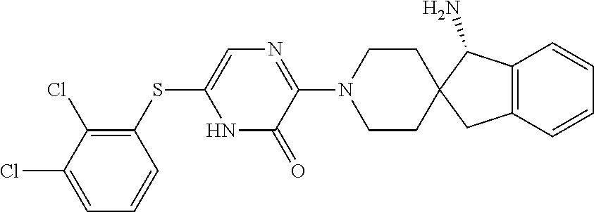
C1CN(C2=NC=C(SC3=C(Cl)C(Cl)=CC=C3)NC2=O)CCC12CC1=C(C2N)C=CC=C1
